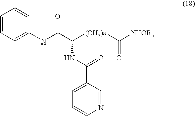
C1=CC=CC(NC(C([(CH2)n]C([NHORa])=O)NC(C2=CC=CN=C2)=O)=O)=C1
